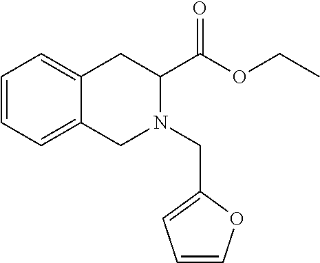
C1=CC=C2C(=C1)CC(C(OCC)=O)N(CC1=CC=CO1)C2
